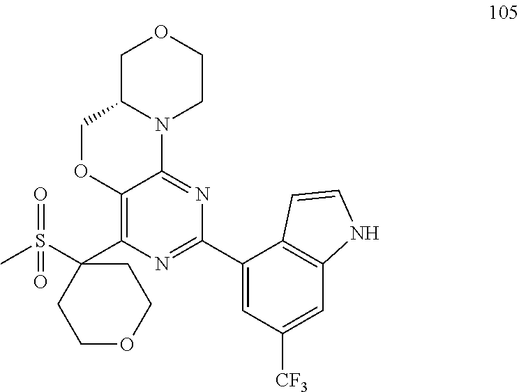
C1C2N(CCO1)C1=NC(C3=CC([CF3])=CC4=C3C=CN4)=NC(C3(S(C)(=O)=O)CCOCC3)=C1OC2
